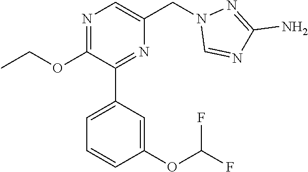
N1=C(OCC)C(C2=CC=CC(OC(F)F)=C2)=NC(CN2C=NC(N)=N2)=C1
